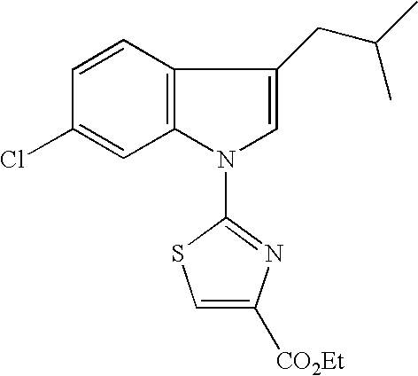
C1=CC2=C(C=C1Cl)N(C1=NC([CO2Et])=CS1)C=C2CC(C)C
